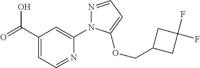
C1(C(=O)O)=CC=NC(N2N=CC=C2OCC2CC(F)(F)C2)=C1
